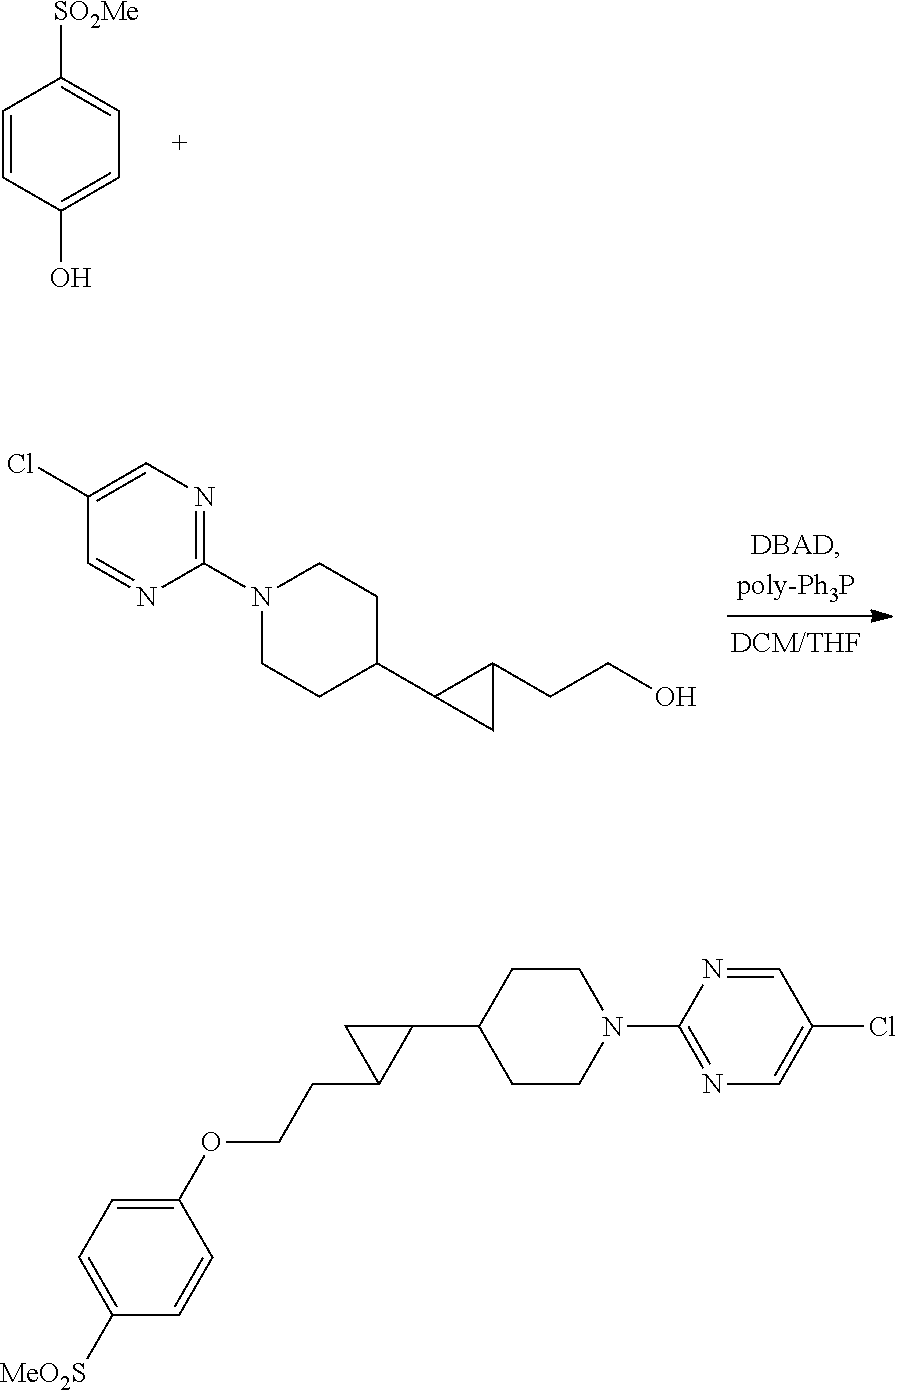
C1=CC(O)=CC=C1[SO2Me].C1(N2CCC(C3CC3CCO)CC2)=NC=C(Cl)C=N1.C1=NC(N2CCC(C3CC3CCOC3=CC=C([MeO2S])C=C3)CC2)=NC=C1Cl
